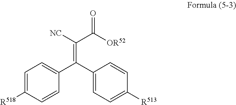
[NC]C(C([OR52])=O)=C(C1=CC=C([R518])C=C1)C1=CC=C([R513])C=C1
